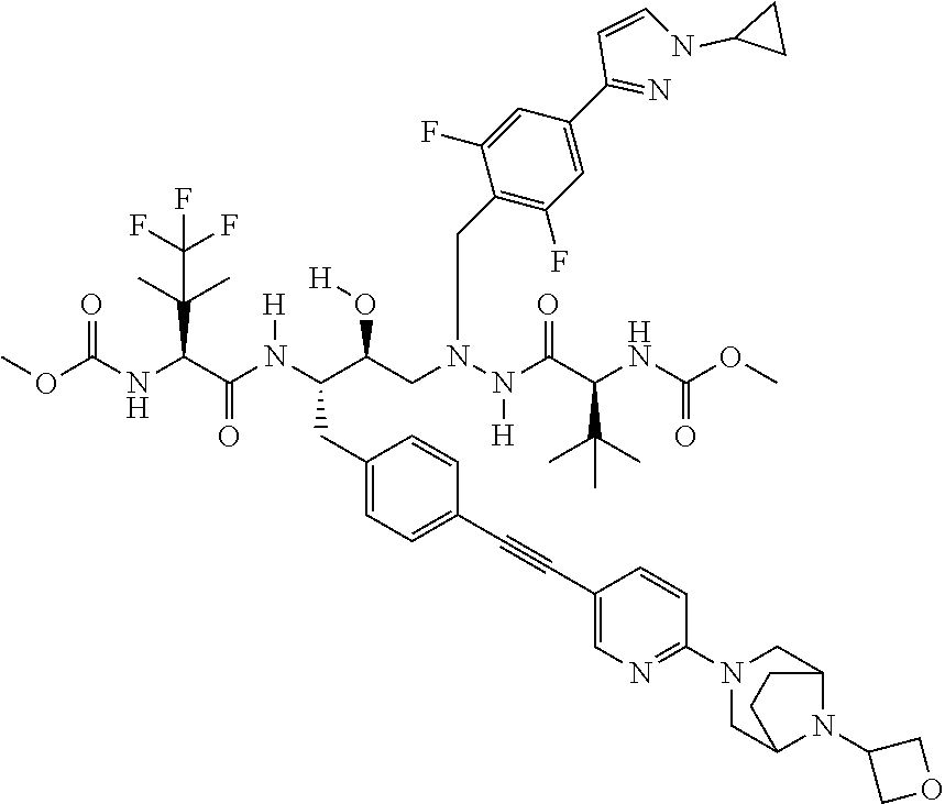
C1(CC(C(CN(N(C(C(NC(OC)=O)C(C)(C)C)=O)[H])CC2=C(F)C=C(C(=N)C=CNC3CC3)C=C2F)O[H])N(C(C(NC(OC)=O)C(C)(C)C(F)(F)F)=O)[H])=CC=C(C#CC2=CN=C(N3CC4N(C5COC5)C(C3)CC4)C=C2)C=C1
